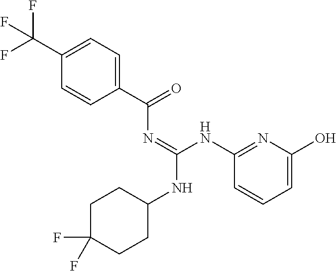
C1(C(F)(F)F)=CC=C(C(=O)N=C(NC2CCC(F)(F)CC2)NC2=NC(O)=CC=C2)C=C1
